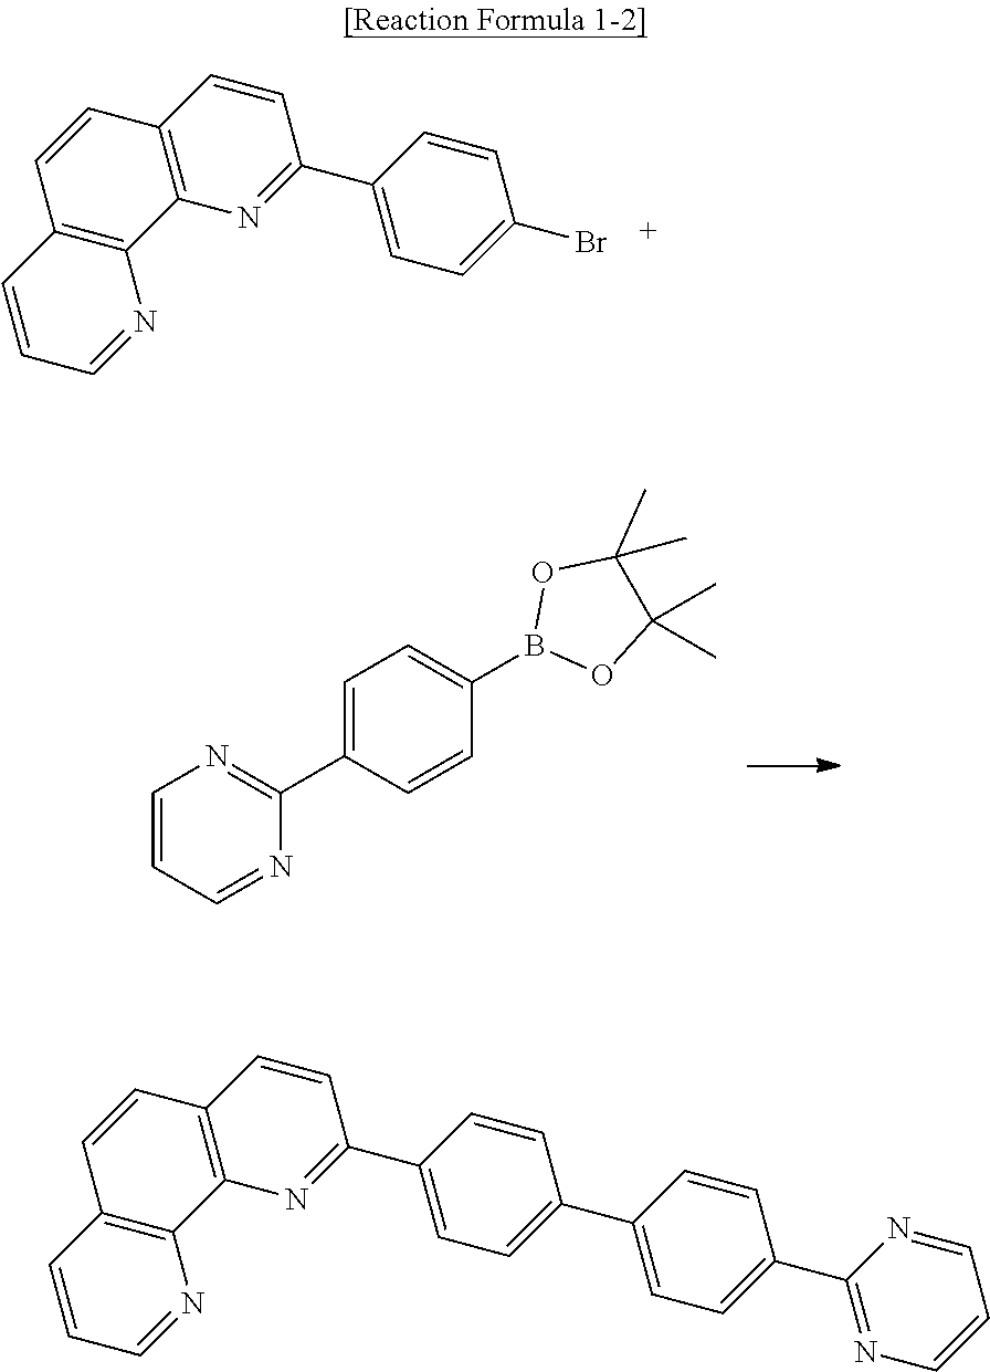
C12=C(N=C(C3=CC=C(Br)C=C3)C=C1)C1=C(C=C2)C=CC=N1.C1=CC=NC(C2=CC=C(B3OC(C)(C)C(C)(C)O3)C=C2)=N1.C12=C(N=C(C3=CC=C(C4=CC=C(C5=NC=CC=N5)C=C4)C=C3)C=C1)C1=C(C=C2)C=CC=N1
